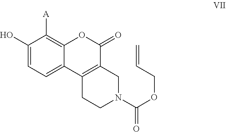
C1(O)=CC=C2C(=C1[A])OC(=O)C1=C2CCN(C(OCC=C)=O)C1
